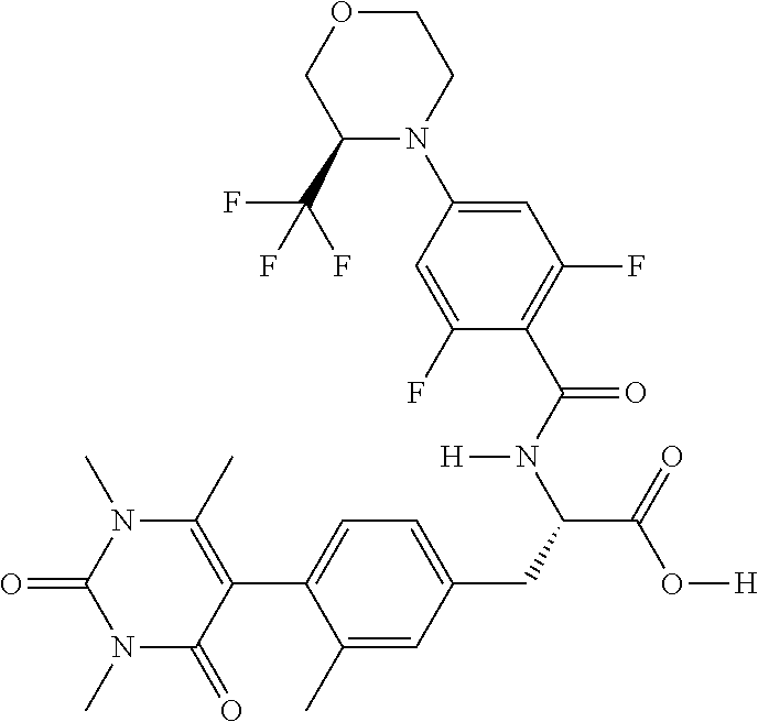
C1(=O)N(C)C(=O)C(C2=CC=C(CC(C(=O)O[H])N(C(C3=C(F)C=C(N4CCOCC4C(F)(F)F)C=C3F)=O)[H])C=C2C)=C(C)N1C
